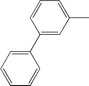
C1(C2=CC=CC=C2)=CC(C)=CC=C1
